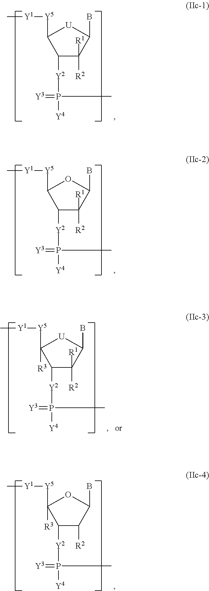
C1([Y2]P([Y4])(=[Y3])C)C([R1])([R2])C(B)[U]C1[Y5][Y1]C.C1([Y2]P([Y4])(=[Y3])C)C([R1])([R2])C(B)OC1[Y5][Y1]C.C1([Y2]P([Y4])(=[Y3])C)C([R2])C(B)OC1([Y5][Y1]C)[R3].C1([Y2]P([Y4])(=[Y3])C)C([R1])([R2])C(B)[U]C1([Y5][Y1]C)[R3]
